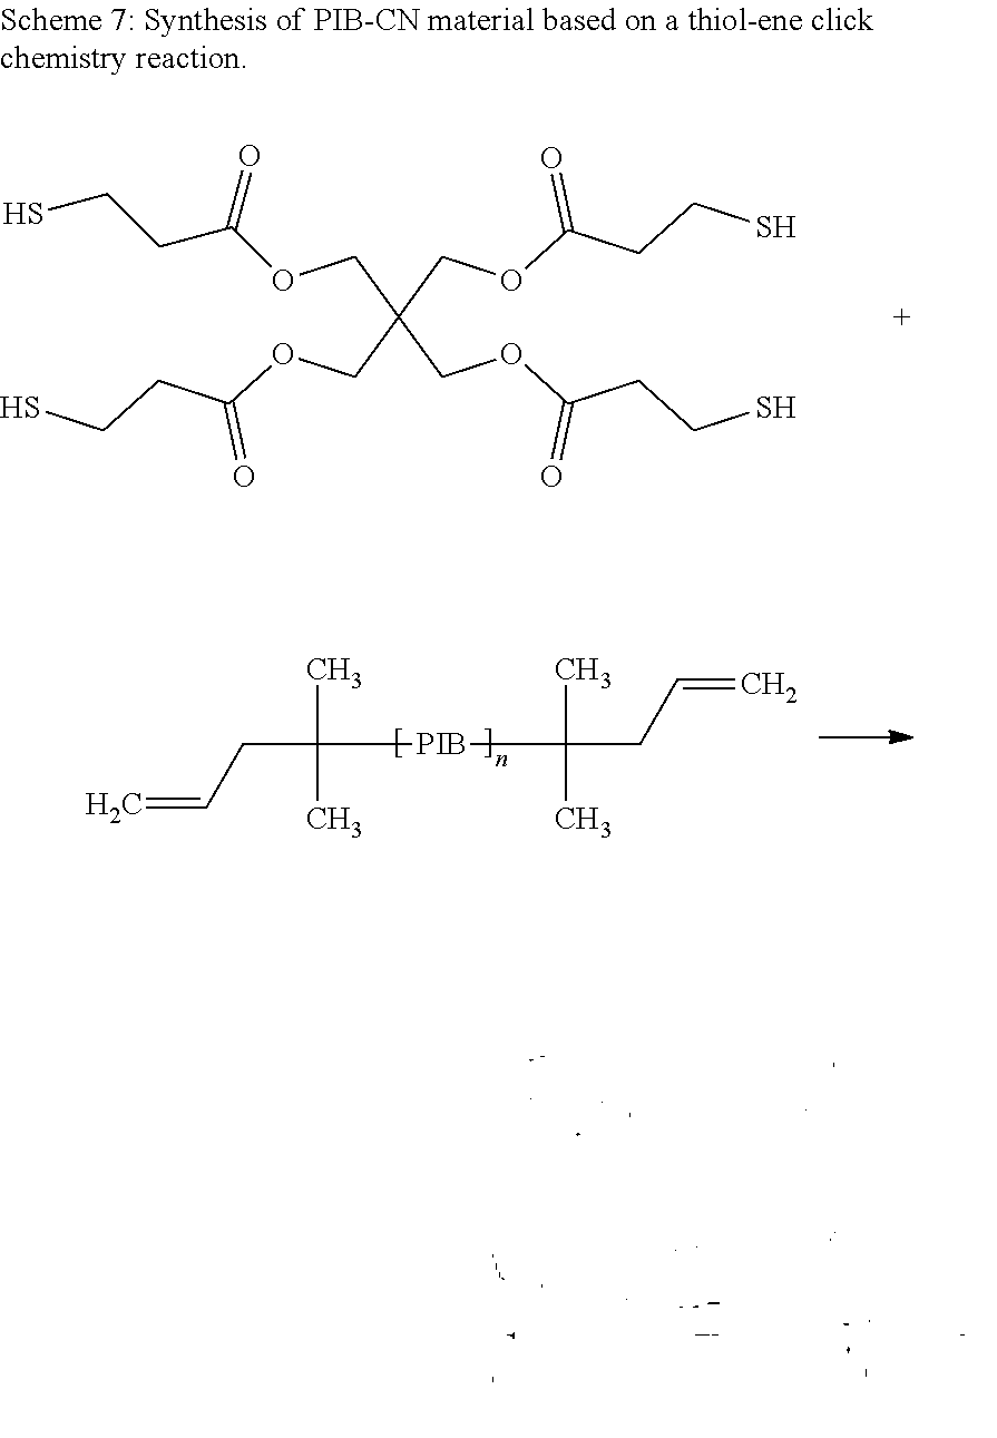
C=CCC([PIB]C(CC=C)(C)C)(C)C.O(CC(COC(CCS)=O)(COC(CCS)=O)COC(CCS)=O)C(CCS)=O
